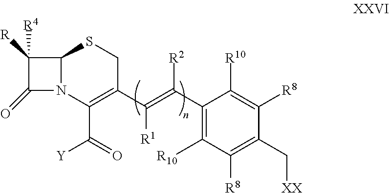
C12N(C(C(=O)[Y])=C(C(=C(C3=C([R10])C([R8])=C(C[XX])C([R8])=C3[R10])[R2])[R1])CS1)C(=O)C2([R])[R4]
